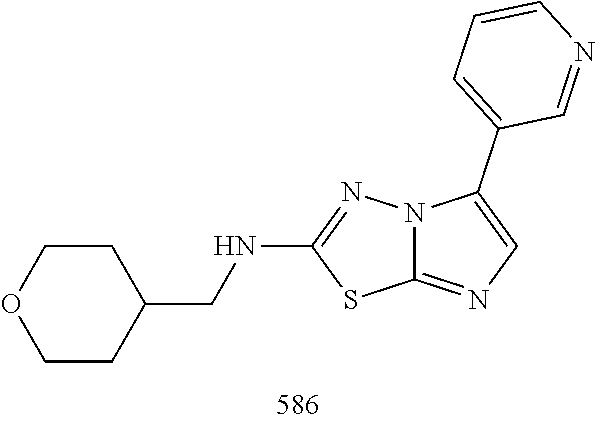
C1(NCC2CCOCC2)=NN2C(=NC=C2C2=CC=CN=C2)S1
